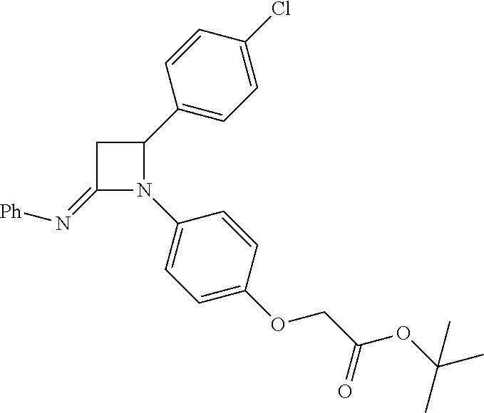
C1(=N[Ph])N(C2=CC=C(OCC(OC(C)(C)C)=O)C=C2)C(C2=CC=C(Cl)C=C2)C1
